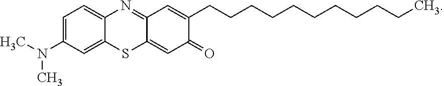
C1(N(C)C)=CC=C2C(=C1)SC1=CC(=O)C(CCCCCCCCCCC)=CC1=N2
